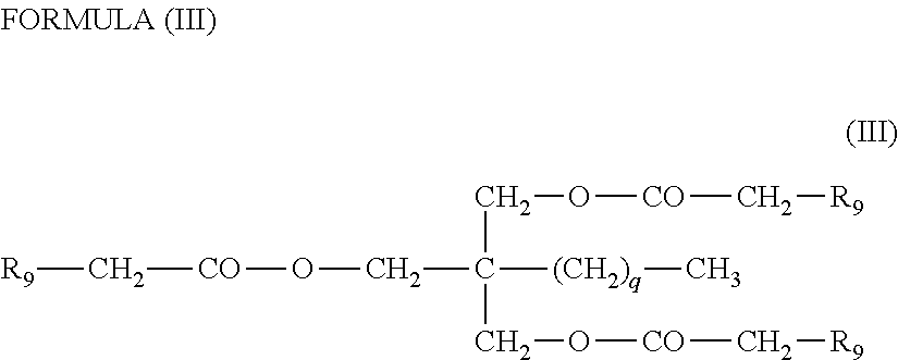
C(C(CO[CO]C[R9])(CO[CO]C[R9])[(CH2)q]C)O[CO]C[R9]
